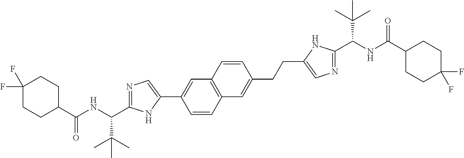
N1=C(C(NC(=O)C2CCC(F)(F)CC2)C(C)(C)C)NC(C2=CC3=C(C=C2)C=C(CCC2=CN=C(C(NC(=O)C4CCC(F)(F)CC4)C(C)(C)C)N2)C=C3)=C1
